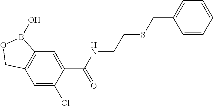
C12=C(C=C(Cl)C(C(NCCSCC3=CC=CC=C3)=O)=C1)COB2O
